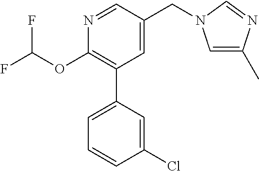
C1(OC(F)F)=C(C2=CC=CC(Cl)=C2)C=C(CN2C=C(C)N=C2)C=N1
